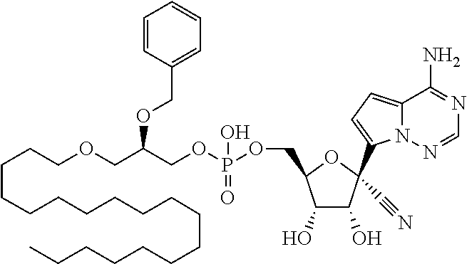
C(CCCCCCCCCCCCCCOCC(OCC1=CC=CC=C1)COP(=O)(OCC1C(O)C(O)C(C2=CC=C3C(N)=NC=NN32)(C#N)O1)O)CCC
